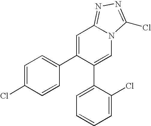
C1=C(Cl)C=CC(C2=CC3=NN=C(Cl)N3C=C2C2=CC=CC=C2Cl)=C1
